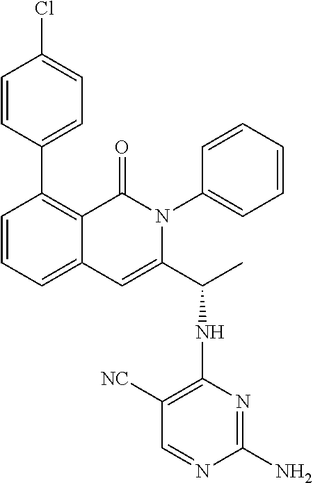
C1=CC(C2=C3C(=CC=C2)C=C(C(C)NC2=C([NC])C=NC(N)=N2)N(C2=CC=CC=C2)C3=O)=CC=C1Cl
